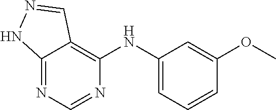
C12=NC=NC(NC3=CC=CC(OC)=C3)=C1C=NN2
